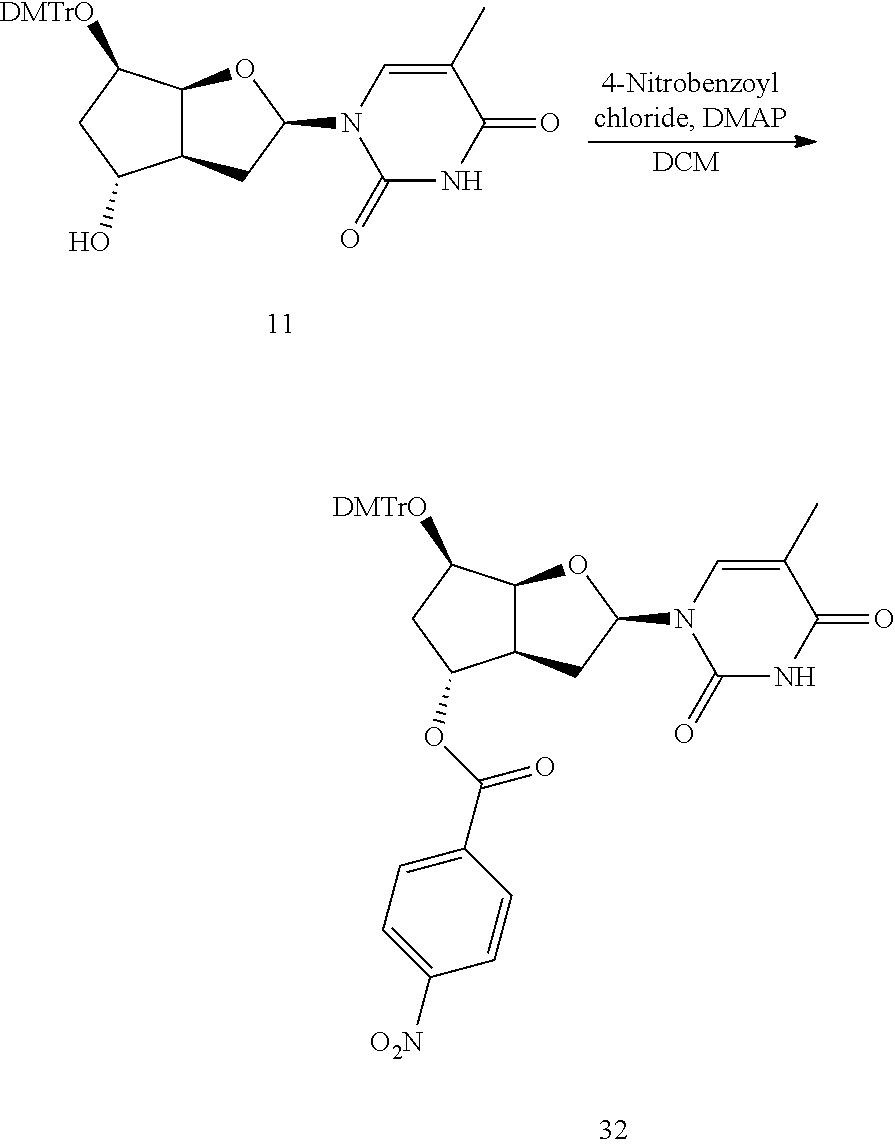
C12C(CC(N3C(=O)NC(=O)C(C)=C3)O1)C(O)CC2[DMTrO].C12C(CC(N3C(=O)NC(=O)C(C)=C3)O1)C(OC(C1=CC=C([O2N])C=C1)=O)CC2[DMTrO]
